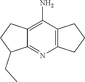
C1C(CC)C2=NC3=C(C(N)=C2C1)CCC3
